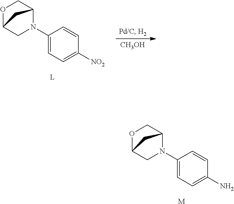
N1(C2=CC=C(N)C=C2)C2COC(C1)C2.[M].N1(C2=CC=C([NO2])C=C2)C2COC(C1)C2.[CH3OH]
